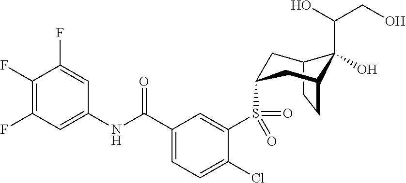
C12CCC(CC(S(C3=CC(C(NC4=CC(F)=C(F)C(F)=C4)=O)=CC=C3Cl)(=O)=O)C1)C2(O)C(O)CO
